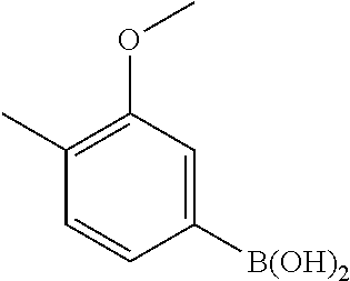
C1([B(OH)2])=CC(OC)=C(C)C=C1
